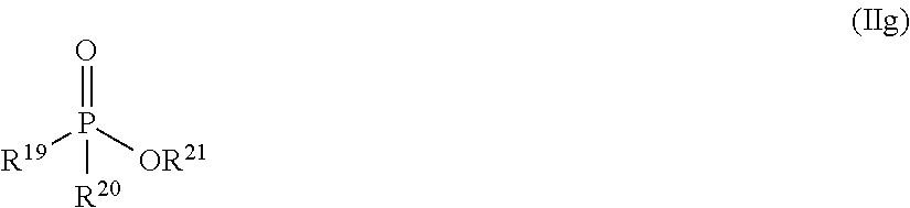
[R19]P([OR21])(=O)[R20]
